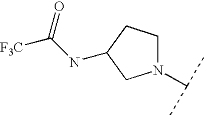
N1(C(C)C)CCC(NC([F3C])=O)C1
